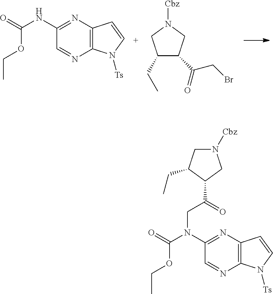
C1(CC)C(C(=O)CBr)CN([Cbz])C1.C1(NC(=O)OCC)=NC2=C(N=C1)N([Ts])C=C2.C1(N(C(=O)OCC)CC(C2CN([Cbz])CC2CC)=O)=NC2=C(N=C1)N([Ts])C=C2
